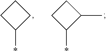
C1CC(*)C1.C1CC(*)C1C
